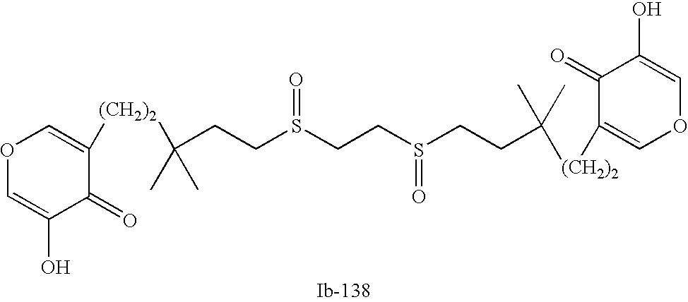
C(CCS(=O)CCS(=O)CCC(C)([(CH2)2]C1=COC=C(O)C1=O)C)(C)(C)[(CH2)2]C1=COC=C(O)C1=O
